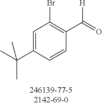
C1=C(C(C)(C)C)C=CC(C(=O)[H])=C1Br
